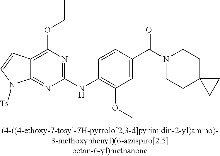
C12=NC(NC3=C(OC)C=C(C(N4CCC5(CC4)CC5)=O)C=C3)=NC(OCC)=C1C=CN2[Ts]
